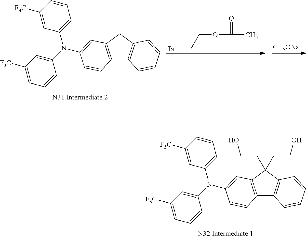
C1=CC=C(N(C2=CC([F3C])=CC=C2)C2=CC3=C(C4=C(C3(CCO)CCO)C=CC=C4)C=C2)C=C1[F3C].[N32 Intermediate 1].BrCCOC(C)=O.[CH3ONa].C1=CC=C(N(C2=CC([F3C])=CC=C2)C2=CC3=C(C4=C(C3)C=CC=C4)C=C2)C=C1[F3C]
